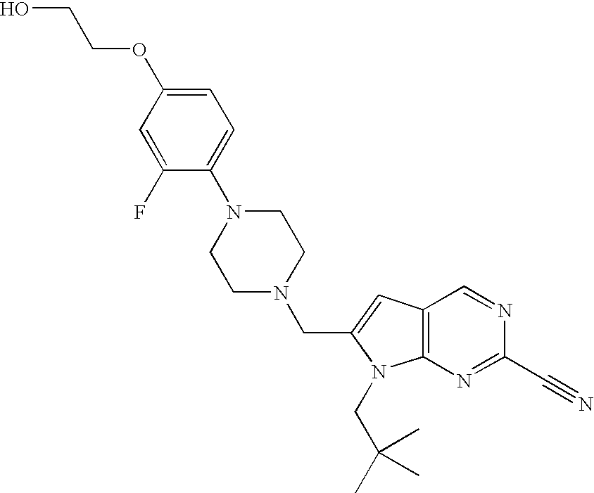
C1(N2CCN(CC3=CC4=C(N=C(C#N)N=C4)N3CC(C)(C)C)CC2)=CC=C(OCCO)C=C1F
